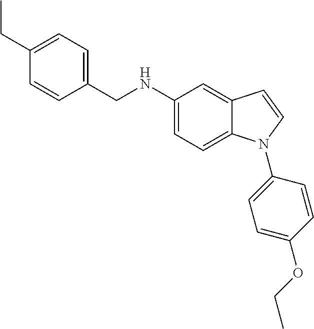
C1(CC)=CC=C(CNC2=CC=C3C(=C2)C=CN3C2=CC=C(OCC)C=C2)C=C1
